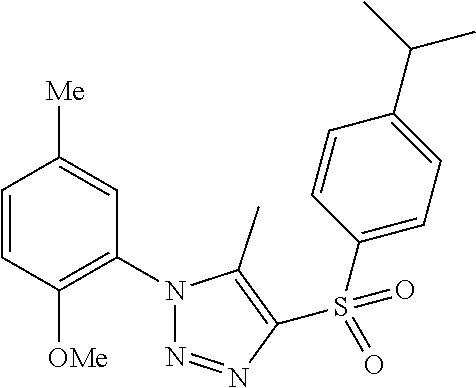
C1=CC([OMe])=C(N2N=NC(S(C3=CC=C(C(C)C)C=C3)(=O)=O)=C2C)C=C1[Me]
